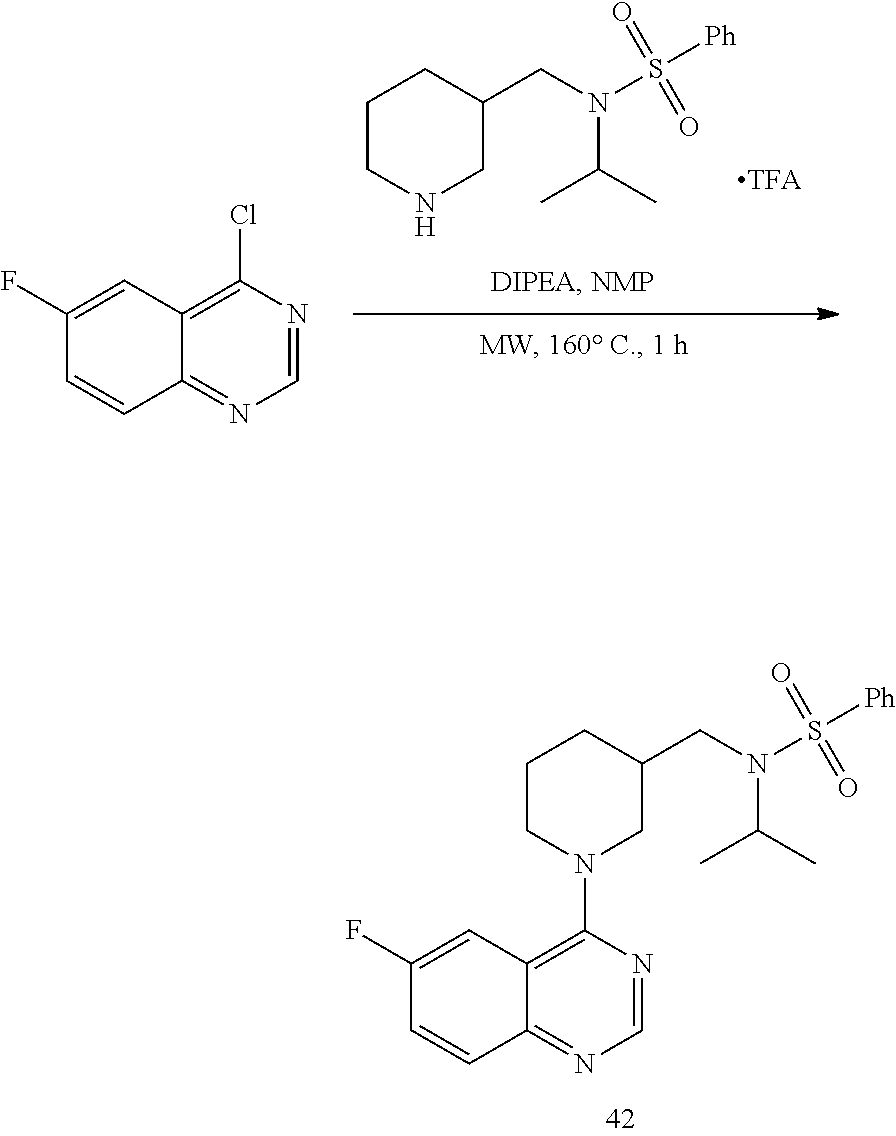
C1C(CN(S([Ph])(=O)=O)C(C)C)CCCN1C1=C2C(=NC=N1)C=CC(F)=C2.N1CC(CN(S([Ph])(=O)=O)C(C)C)CCC1.C12=NC=NC(Cl)=C1C=C(F)C=C2
